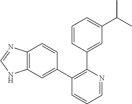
C12=C(C=C(C3=C(C4=CC(C(C)C)=CC=C4)N=CC=C3)C=C1)NC=N2
